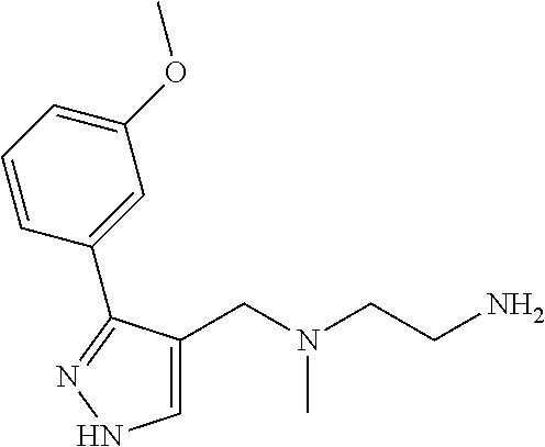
C1=C(CN(CCN)C)C(C2=CC(OC)=CC=C2)=NN1
